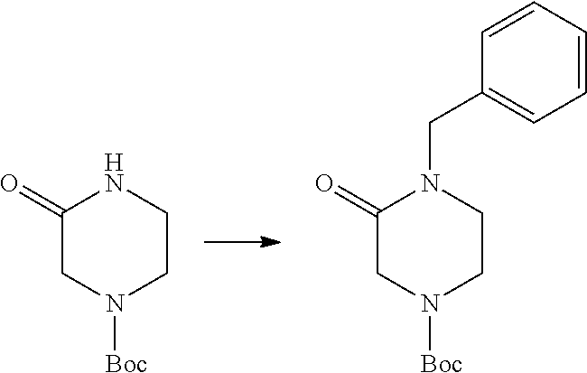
C1(=O)CN([Boc])CCN1.C1(=O)CN([Boc])CCN1CC1=CC=CC=C1
